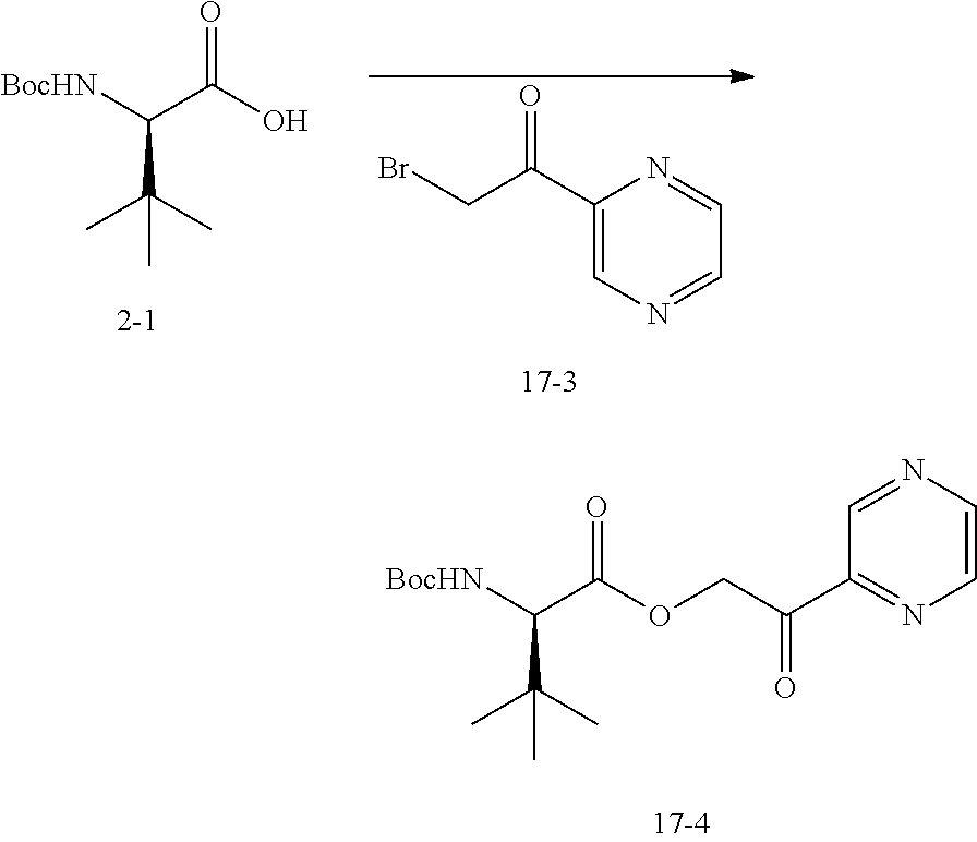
C1(C(CBr)=O)=CN=CC=N1.[BocHN]C(C(O)=O)C(C)(C)C.C(C([BocHN])C(=O)OCC(C1=NC=CN=C1)=O)(C)(C)C
